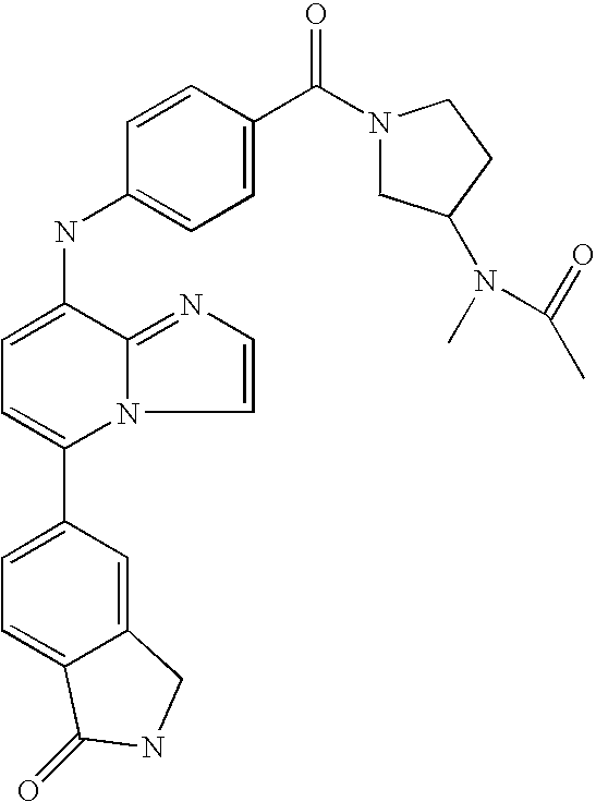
C12=CC(C3=CC=C(NC4=CC=C(C(=O)N5CC(N(C)C(=O)C)CC5)C=C4)C4=NC=CN34)=CC=C1C(=O)NC2
